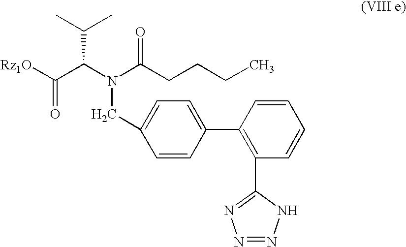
[Rz1O]C(C(N(CC1=CC=C(C2=C(C3=NN=NN3)C=CC=C2)C=C1)C(CCCC)=O)C(C)C)=O
